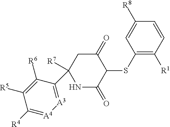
C1(SC2C(=O)CC([R7])(C3=[A3][A4]=C([R4])C([R5])=C3[R6])NC2=O)=C([R1])C=CC([R8])=C1
